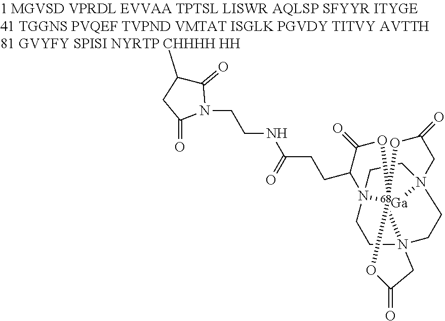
C1(C)CC(=O)N(CCNC(=O)CCC2C(=O)O[Ga]3456N27CCN3(CCN4(CC7)CC(=O)O5)CC(=O)O6)C1=O
